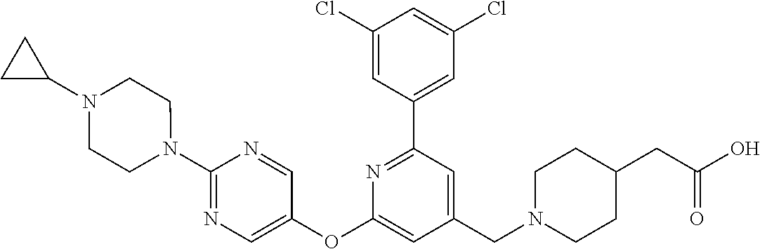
C1(Cl)=CC(C2=NC(OC3=CN=C(N4CCN(C5CC5)CC4)N=C3)=CC(CN3CCC(CC(O)=O)CC3)=C2)=CC(Cl)=C1
